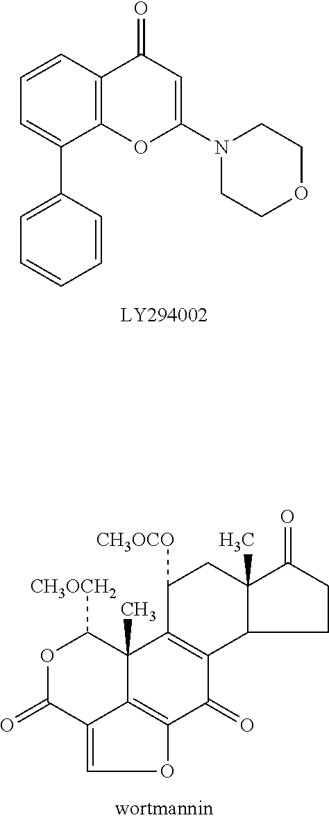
C1=CC2=C(C(C3=CC=CC=C3)=C1)OC(N1CCOCC1)=CC2=O.O1C(=O)C2=COC3=C2C(C)(C1[CH3OCH2])C1=C(C3=O)C2C(C)(CC1[CH3OCO])C(=O)CC2
